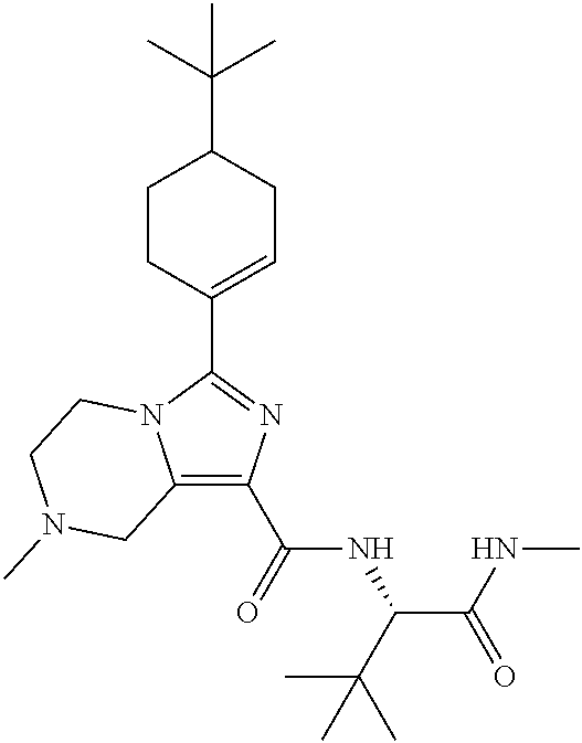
C12=C(C(=O)NC(C(NC)=O)C(C)(C)C)N=C(C3=CCC(C(C)(C)C)CC3)N1CCN(C)C2
